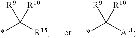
C(*)([R15])([R10])[R9].C(*)([Ar1])([R10])[R9]
